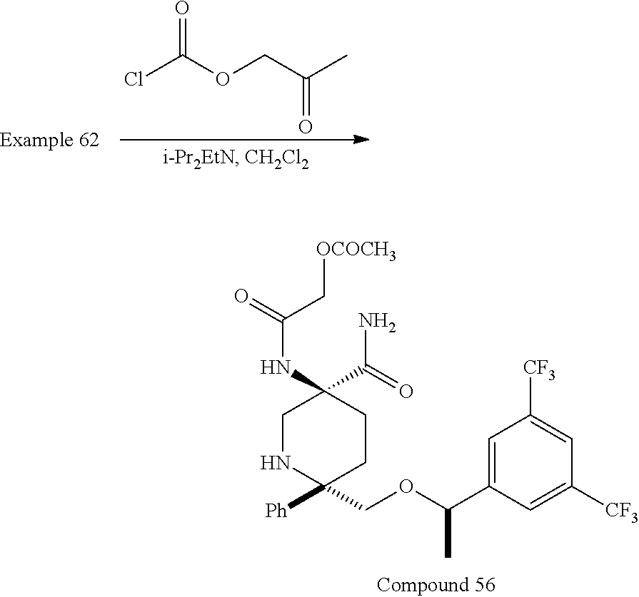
O=C(OCC(C)=O)Cl.C1NC([Ph])(COC(C2=CC([CF3])=CC([CF3])=C2)C)CCC1(NC(=O)C[OCOCH3])C(=O)N
